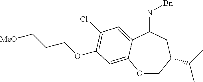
O1CC(C(C)C)CC(=N[Bn])C2=CC(Cl)=C(OCCC[MeO])C=C12
